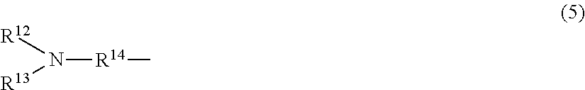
N([R14]C)([R12])[R13]
